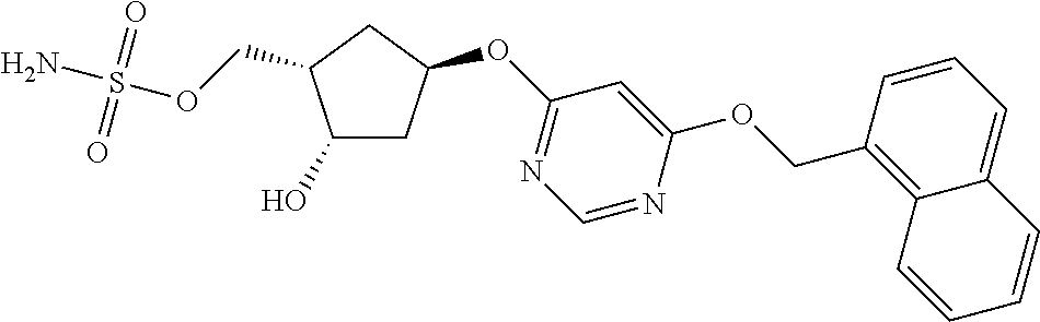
O(S(N)(=O)=O)CC1C(O)CC(OC2=NC=NC(OCC3=C4C(=CC=C3)C=CC=C4)=C2)C1
